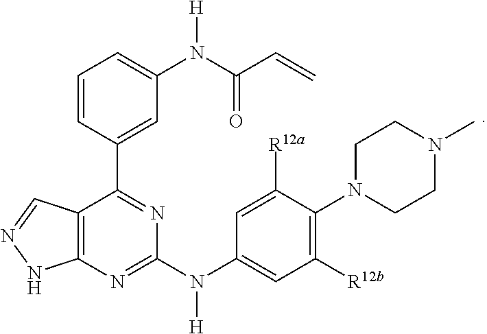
C1([R12b])=C(N2CCN(C)CC2)C([R12a])=CC(N(C2=NC3=C(C(C4=CC(N([H])C(C=C)=O)=CC=C4)=N2)C=NN3)[H])=C1
